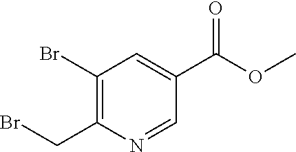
C1(C(=O)OC)=CC(Br)=C(CBr)N=C1
